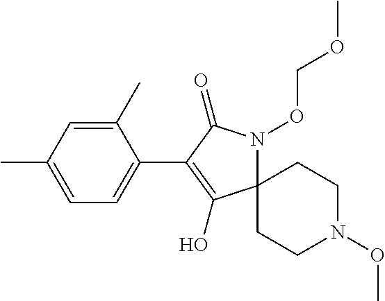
C1(C)=CC(C)=CC=C1C1=C(O)C2(N(OCOC)C1=O)CCN(OC)CC2
